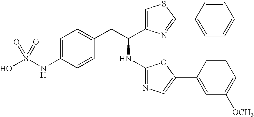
OS(NC1=CC=C(CC(NC2=NC=C(C3=CC([OCH3])=CC=C3)O2)C2=CSC(C3=CC=CC=C3)=N2)C=C1)(=O)=O
